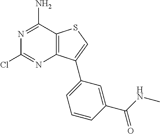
N1=C(N)C2=C(N=C1Cl)C(C1=CC=CC(C(NC)=O)=C1)=CS2
